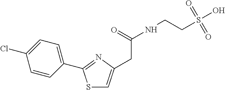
S1C=C(CC(=O)NCCS(O)(=O)=O)N=C1C1=CC=C(Cl)C=C1
